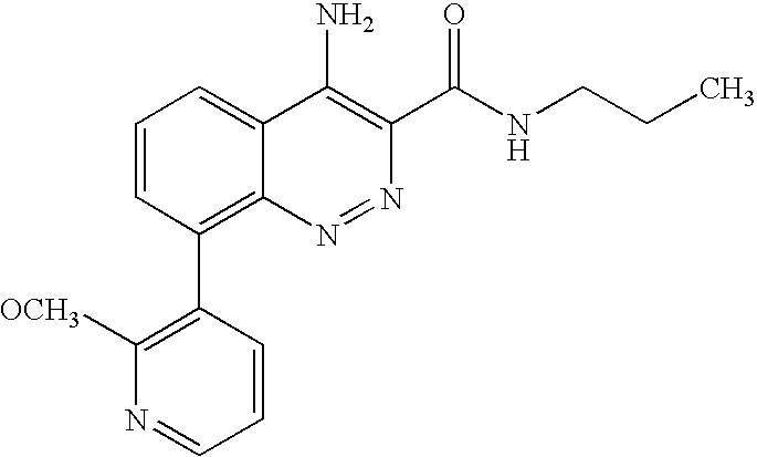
C1=CC(C2=C([OCH3])N=CC=C2)=C2C(=C1)C(N)=C(C(NCCC)=O)N=N2
